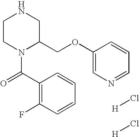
C1CN(C(=O)C2=C(F)C=CC=C2)C(COC2=CN=CC=C2)CN1.[H]Cl.[H]Cl
